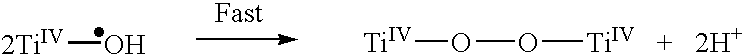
[2TiIV]O.O(O[TiIV   +   2H+])[Ti]
